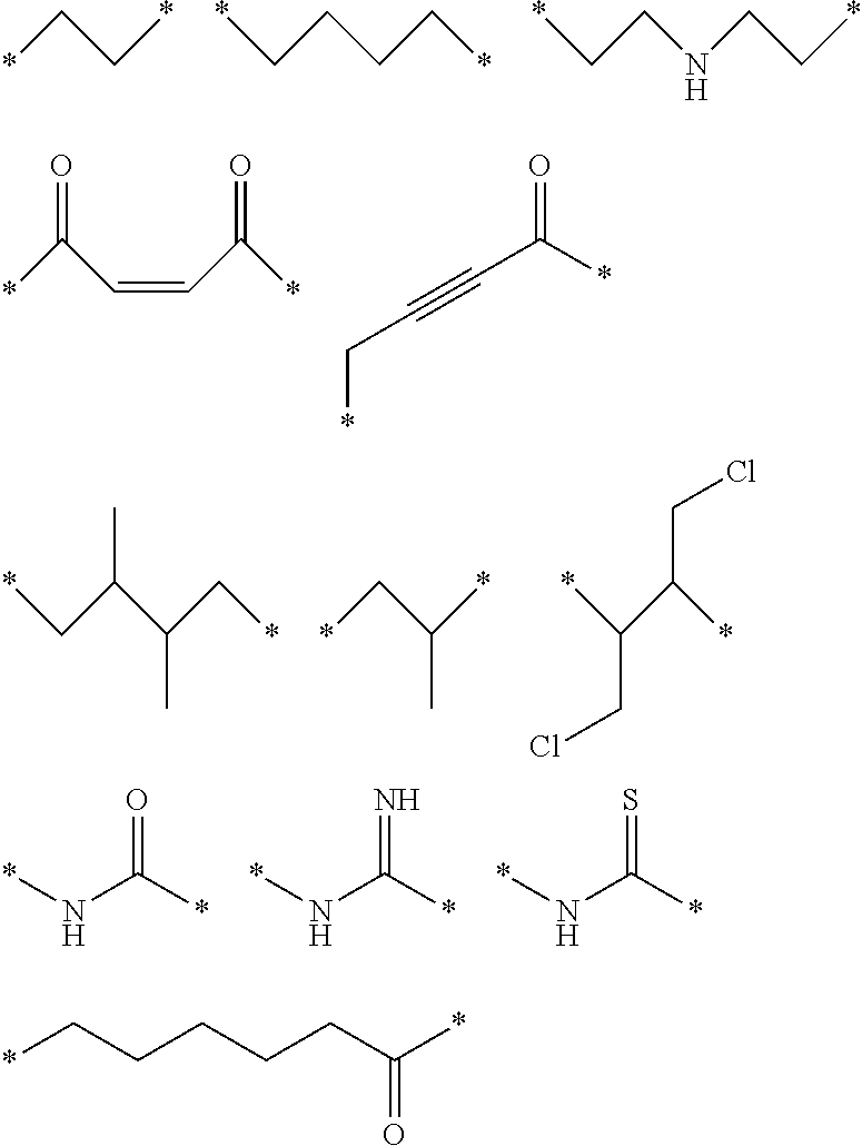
*CC*.C(CC*)C*.N(CC*)CC*.*C(C=CC(*)=O)=O.C(C(*)=O)#CC*.C(C(C*)C)(C*)C.*CC(*)C.*C(C(*)CCl)CCl.*NC(*)=O.*NC(*)=N.*NC(*)=S.*CCCCCC(*)=O
